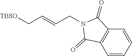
C1=CC=CC2=C1C(=O)N(CC=CC[TBSO])C2=O
